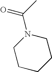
C1CCCCN1C(C)=O
